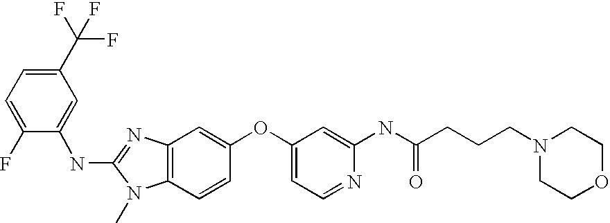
C1(C(F)(F)F)=CC=C(F)C(NC2=NC3=C(N2C)C=CC(OC2=CC=NC(NC(CCCN4CCOCC4)=O)=C2)=C3)=C1
